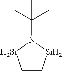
C1C[Si]N(C(C)(C)C)[Si]1
